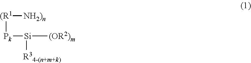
[(R1]([Pk][Si]([(OR2)m])[R34-(n+m+k)])[NH2)n]
